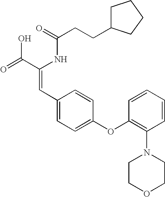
C(=O)(NC(C(=O)O)=CC1=CC=C(OC2=C(N3CCOCC3)C=CC=C2)C=C1)CCC1CCCC1
